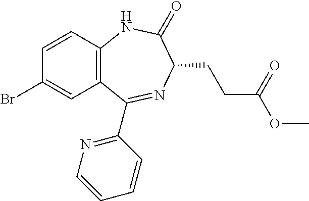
C12=C(C=C(Br)C=C1)C(C1=NC=CC=C1)=NC(CCC(=O)OC)C(=O)N2
